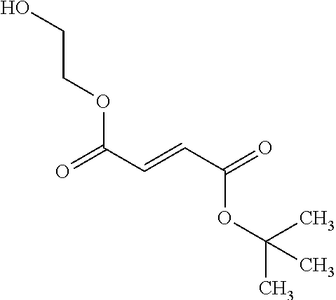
O=C(C=CC(=O)OC(C)(C)C)OCCO
